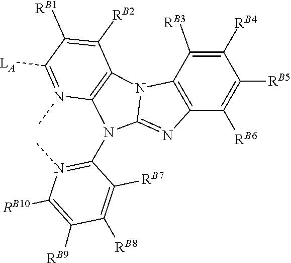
C12=C(C([RB3])=C([RB4])C([RB5])=C1[RB6])N1C3=C(N(C)=C([LA])C([RB1])=C3[RB2])N(C3=N(C)C([RB10])=C([RB9])C([RB8])=C3[RB7])C1=N2
